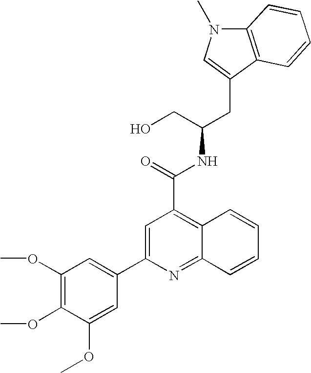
C12=C(C(CC(CO)NC(C3=C4C(=NC(C5=CC(OC)=C(OC)C(OC)=C5)=C3)C=CC=C4)=O)=CN1C)C=CC=C2
